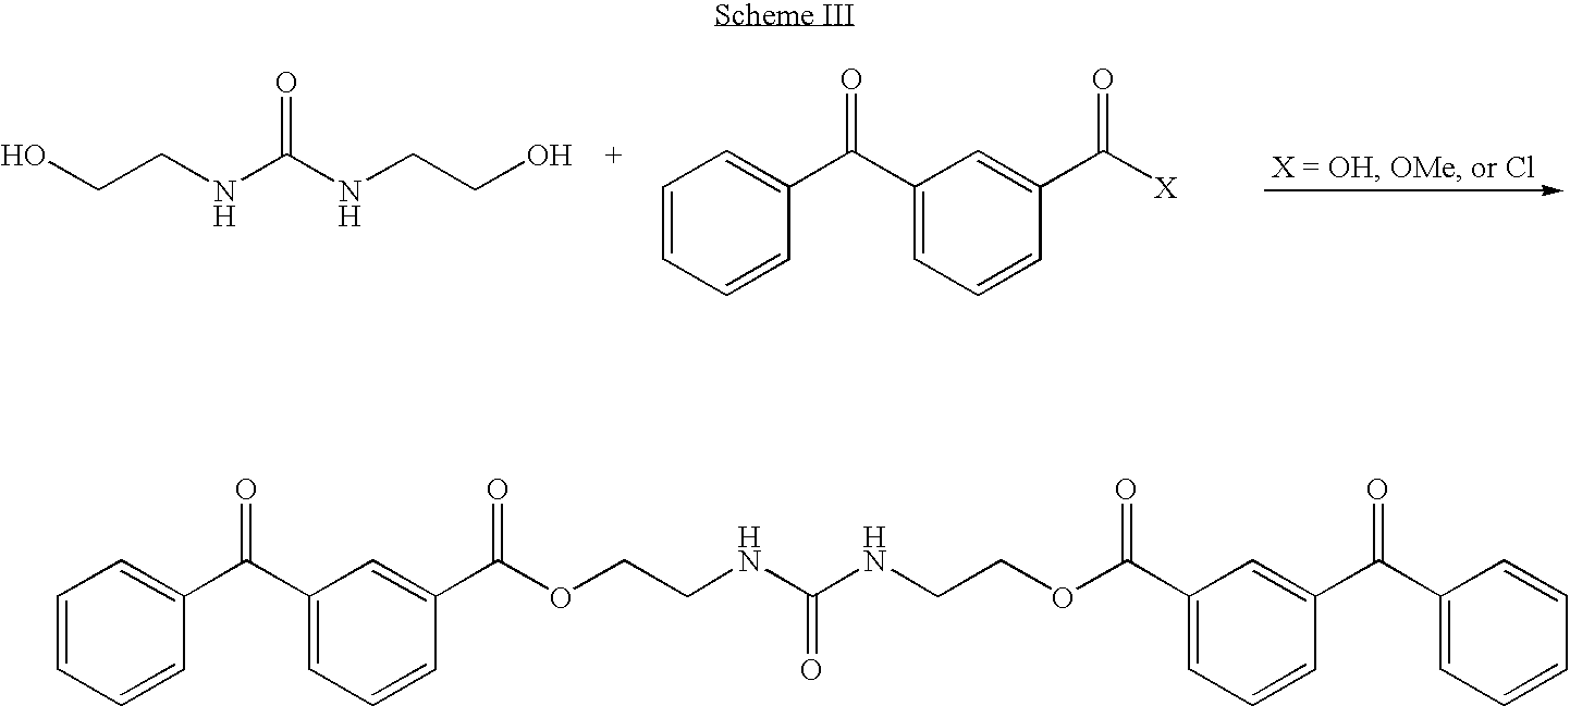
OCCNC(NCCO)=O.C1=CC=CC(C(C2=CC=CC(C([X])=O)=C2)=O)=C1.C1=CC=CC(C(C2=CC=CC(C(OCCNC(NCCOC(C3=CC=CC(C(C4=CC=CC=C4)=O)=C3)=O)=O)=O)=C2)=O)=C1
